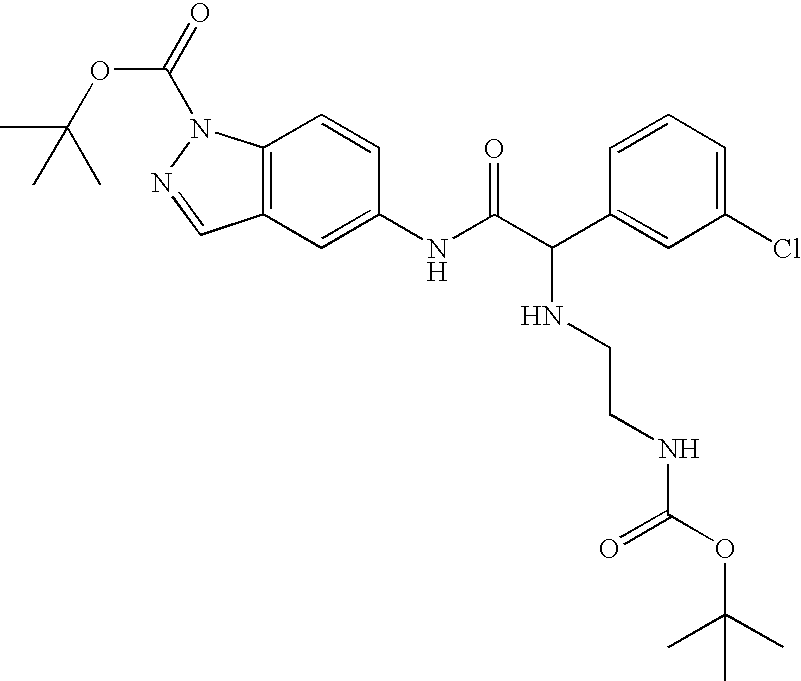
C12=C(N(C(=O)OC(C)(C)C)N=C1)C=CC(NC(C(C1=CC(Cl)=CC=C1)NCCNC(OC(C)(C)C)=O)=O)=C2
